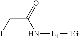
ICC(N[L4][TG])=O
